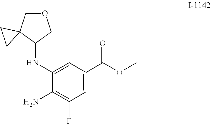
C12(C(NC3=CC(C(=O)OC)=CC(F)=C3N)COC1)CC2
